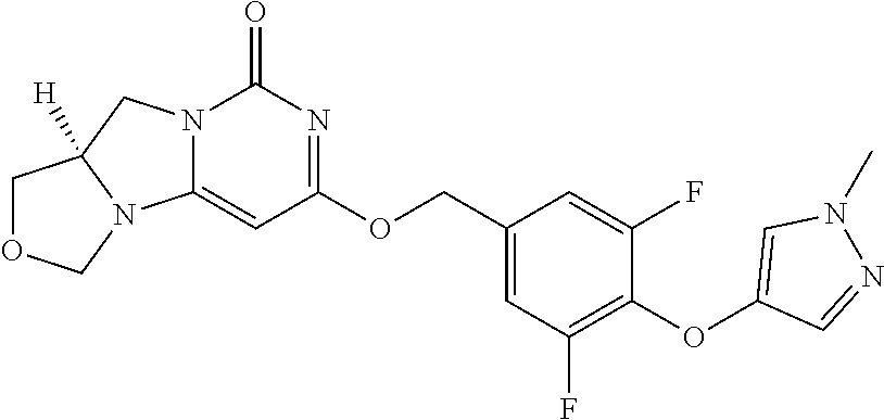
N12C(=CC(OCC3=CC(F)=C(OC4=CN(C)N=C4)C(F)=C3)=NC1=O)N1C([H])(C2)COC1
